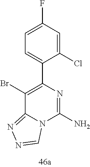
BrC1=C(C2=CC=C(F)C=C2Cl)N=C(N)N2C1=NN=C2
